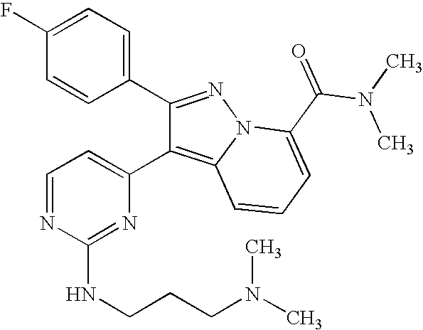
C1(C2=CC=C(F)C=C2)=NN2C(=C1C1=CC=NC(NCCCN(C)C)=N1)C=CC=C2C(N(C)C)=O
